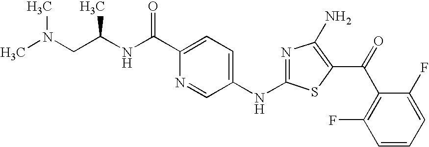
N(C(C1=CC=C(NC2=NC(N)=C(C(C3=C(F)C=CC=C3F)=O)S2)C=N1)=O)C(CN(C)C)C
